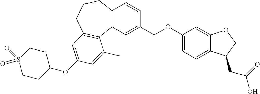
C1(OC2=CC3=C(C4=C(C=CC(COC5=CC=C6C(=C5)OCC6CC(=O)O)=C4)CCC3)C(C)=C2)CCS(=O)(=O)CC1
